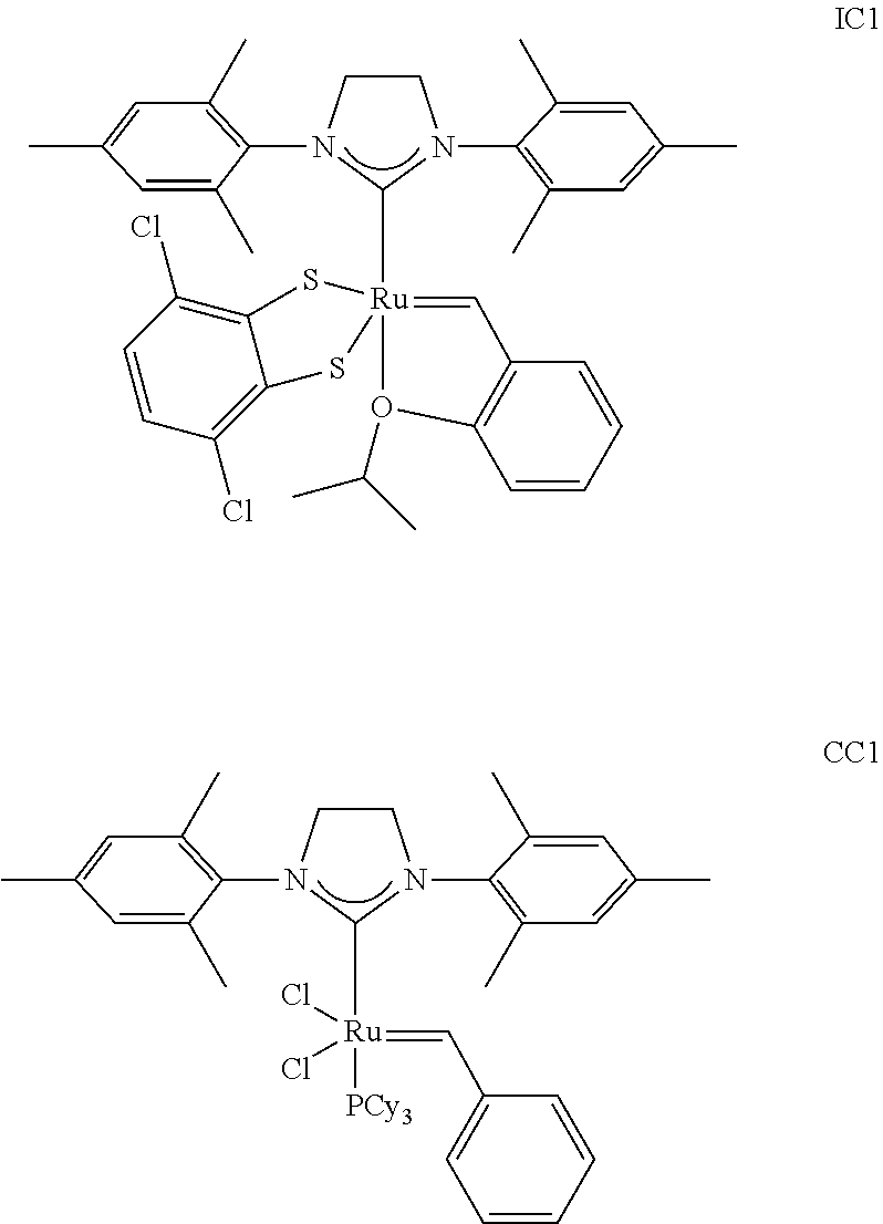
C1CN(C2=C(C)C=C(C)C=C2C)C([Ru]23(=CC4=C(C=CC=C4)O2C(C)C)SC2=C(Cl)C=CC(Cl)=C2S3)N1C1=C(C)C=C(C)C=C1C.C1CN(C2=C(C)C=C(C)C=C2C)C([Ru](Cl)(Cl)(=CC2=CC=CC=C2)[PCy3])N1C1=C(C)C=C(C)C=C1C
